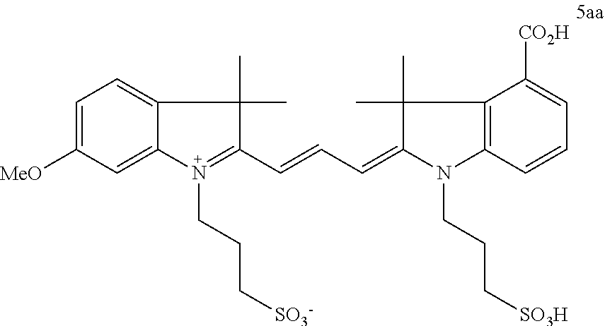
C1=C([MeO])C=C2C(=C1)C(C)(C)C(C=CC=C1N(CCC[SO3H])C3=C(C([CO2H])=CC=C3)C1(C)C)=N2CCC[SO3-]
